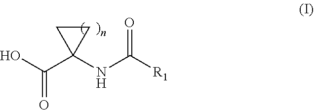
OC(C1(NC([R1])=O)CC1)=O
